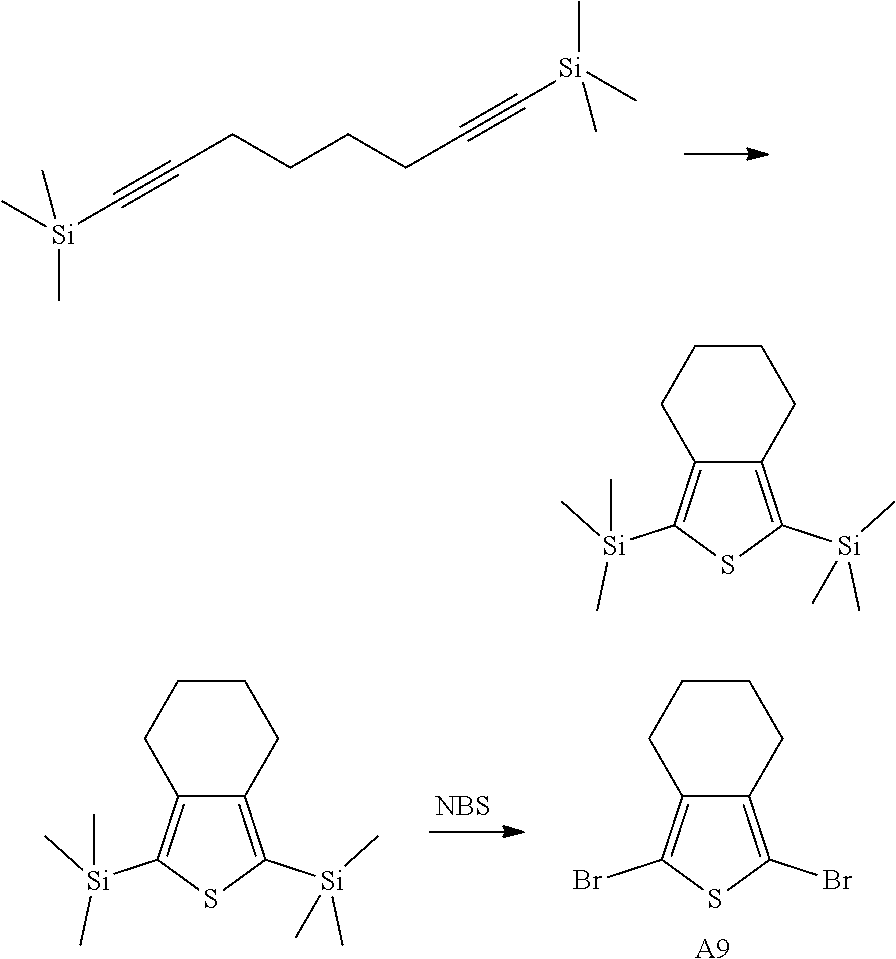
C(CCCCC#C[Si](C)(C)C)#C[Si](C)(C)C.[NBS].[A9].C12=C(Br)SC(Br)=C1CCCC2.C12=C([Si](C)(C)C)SC([Si](C)(C)C)=C1CCCC2.C12=C([Si](C)(C)C)SC([Si](C)(C)C)=C1CCCC2
